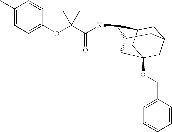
N(C1C2CC3CC(OCC4=CC=CC=C4)(CC1C3)C2)C(C(OC1=CC=C(C)C=C1)(C)C)=O
